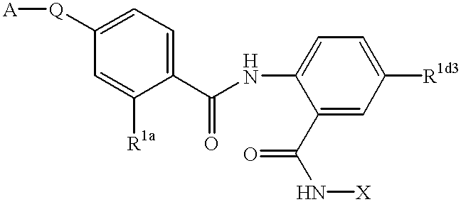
C1([Q][A])=CC=C(C(NC2=CC=C([R1d3])C=C2C(N[X])=O)=O)C([R1a])=C1
